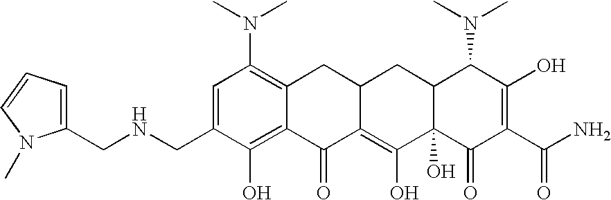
N(CC1=CC(N(C)C)=C2C(=C1O)C(=O)C1=C(O)C3(O)C(CC1C2)C(N(C)C)C(O)=C(C(N)=O)C3=O)CC1=CC=CN1C
